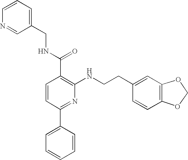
C12=C(C=C(CCNC3=C(C(NCC4=CC=CN=C4)=O)C=CC(C4=CC=CC=C4)=N3)C=C1)OCO2
